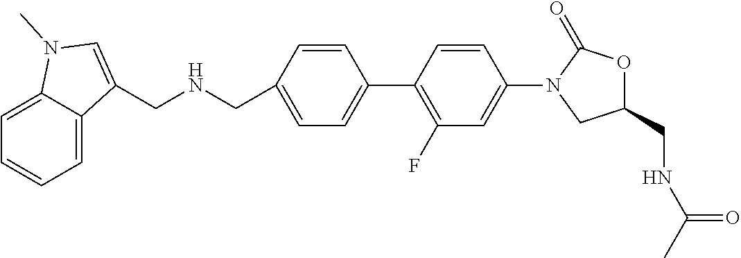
C1=CC(CNCC2=CN(C)C3=CC=CC=C32)=CC=C1C1=C(F)C=C(N2CC(CNC(C)=O)OC2=O)C=C1
